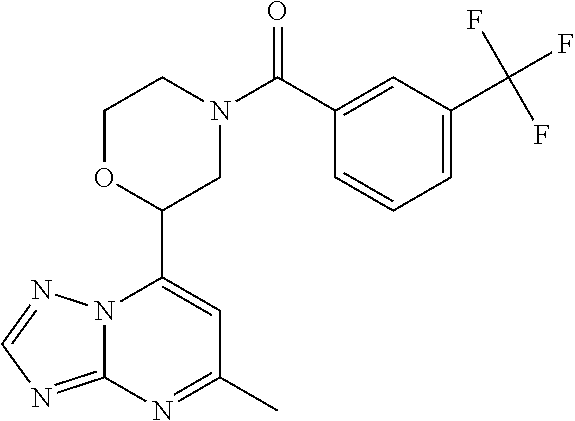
N12C(=NC=N1)N=C(C)C=C2C1CN(C(=O)C2=CC(C(F)(F)F)=CC=C2)CCO1
